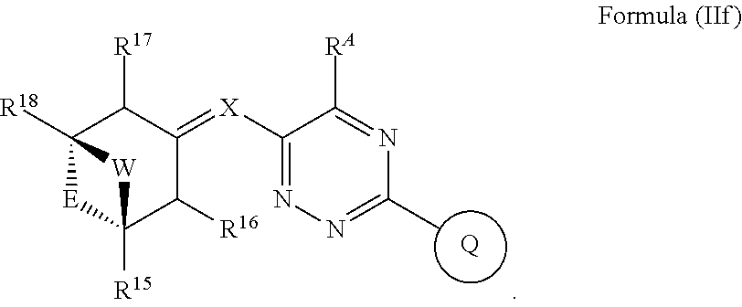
[Q].C1(C)=NN=C([X]=C2C([R16])C3([R15])[E]C([R18])(C2[R17])[W]3)C([RA])=N1
